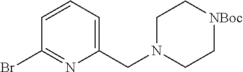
BrC1=NC(CN2CC[NBoc]CC2)=CC=C1
